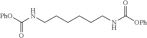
[PhO]C(NCCCCCCNC([OPh])=O)=O
